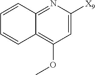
C1=CC2=NC([X9])=CC(OC)=C2C=C1
